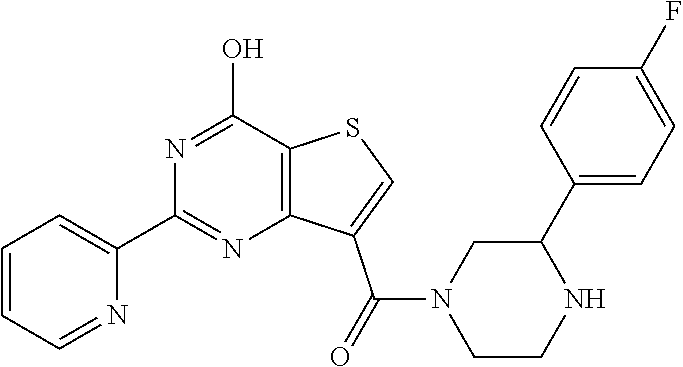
C1=CC=NC(C2=NC3=C(C(O)=N2)SC=C3C(N2CCNC(C3=CC=C(F)C=C3)C2)=O)=C1
